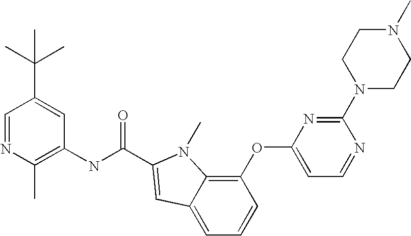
C1=NC(C)=C(NC(=O)C2=CC3=CC=CC(OC4=CC=NC(N5CCN(C)CC5)=N4)=C3N2C)C=C1C(C)(C)C
